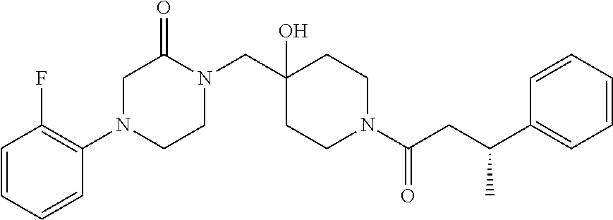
C(C1(O)CCN(C(CC(C2=CC=CC=C2)C)=O)CC1)N1C(=O)CN(C2=C(F)C=CC=C2)CC1
